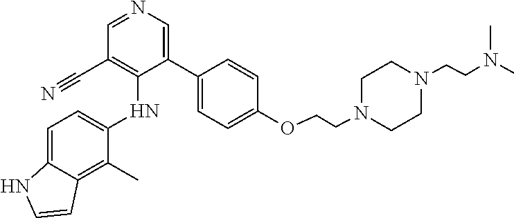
C1(C)=C2C(=CC=C1NC1=C(C#N)C=NC=C1C1=CC=C(OCCN3CCN(CCN(C)C)CC3)C=C1)NC=C2
